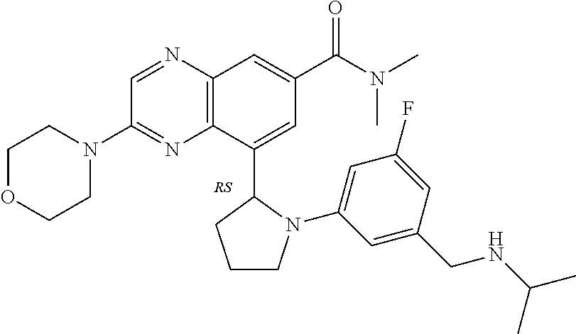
C12=C(N=CC(N3CCOCC3)=N1)C=C(C(=O)N(C)C)C=C2C1CCCN1C1=CC(F)=CC(CNC(C)C)=C1
